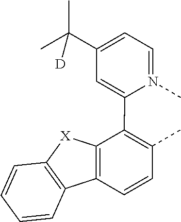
C1=N(C)C(C2=C(C)C=CC3=C2[X]C2=C3C=CC=C2)=CC(C(C)([D])C)=C1
